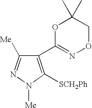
C1(C2=NOCC(C)(C)O2)=C([SCH2Ph])N([Me])N=C1[Me]
